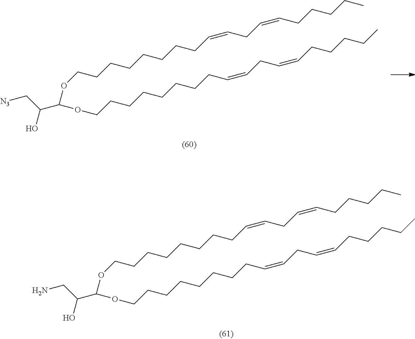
O(C(OCCCCCCCCC=CCC=CCCCCC)C(CN)O)CCCCCCCCC=CCC=CCCCCC.O(C(OCCCCCCCCC=CCC=CCCCCC)C(C[N3])O)CCCCCCCCC=CCC=CCCCCC
